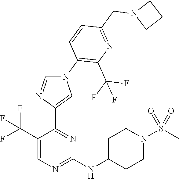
N1(C2=C(C(F)(F)F)N=C(CN3CCC3)C=C2)C=NC(C2=NC(NC3CCN(S(C)(=O)=O)CC3)=NC=C2C(F)(F)F)=C1
